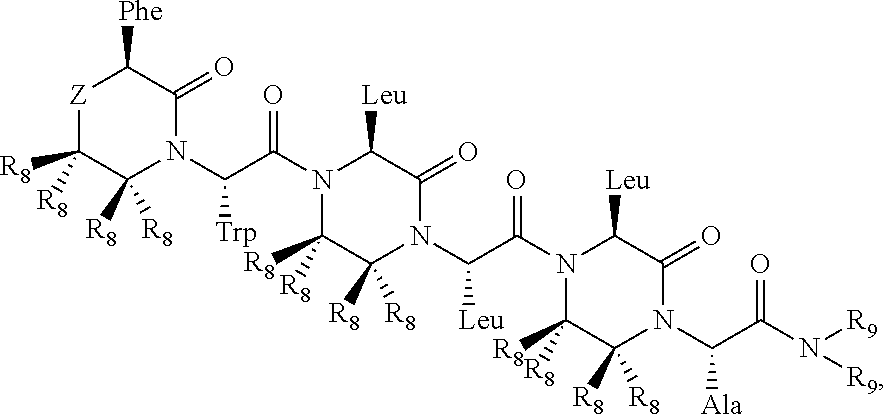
[Z]1C([R8])([R8])C([R8])([R8])N(C(C(N2C([Leu])C(=O)N(C(C(N3C([Leu])C(=O)N(C(C(N([R9])[R9])=O)[Ala])C([R8])([R8])C3([R8])[R8])=O)[Leu])C([R8])([R8])C2([R8])[R8])=O)[Trp])C(=O)C1[Phe]
